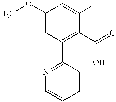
C1(OC)=CC(C2=NC=CC=C2)=C(C(=O)O)C(F)=C1
